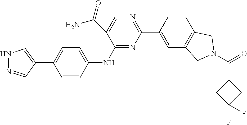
N1N=CC(C2=CC=C(NC3=NC(C4=CC5=C(C=C4)CN(C(=O)C4CC(F)(F)C4)C5)=NC=C3C(N)=O)C=C2)=C1
